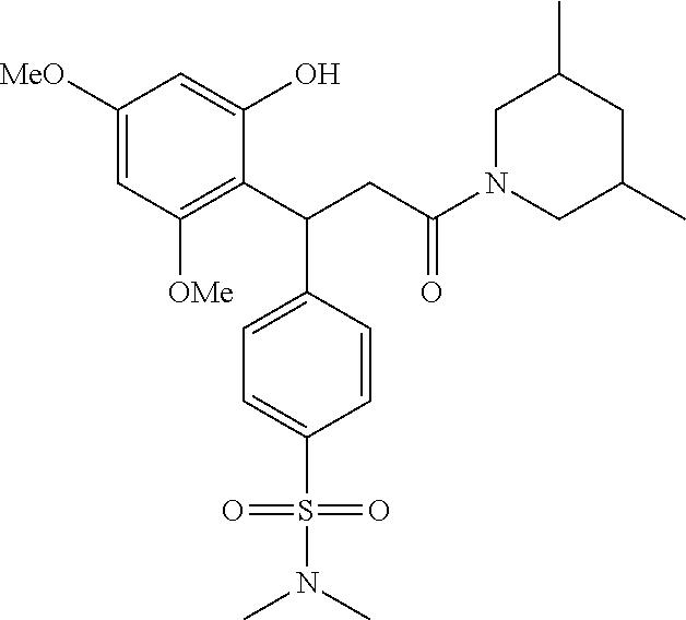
C1([MeO])=CC([OMe])=C(C(CC(N2CC(C)CC(C)C2)=O)C2=CC=C(S(N(C)C)(=O)=O)C=C2)C(O)=C1
